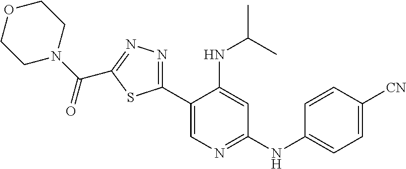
C1(C(N2CCOCC2)=O)=NN=C(C2=CN=C(NC3=CC=C([CN])C=C3)C=C2NC(C)C)S1
